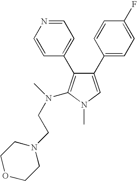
C1(C2=CC=C(F)C=C2)=CN(C)C(N(C)CCN2CCOCC2)=C1C1=CC=NC=C1
